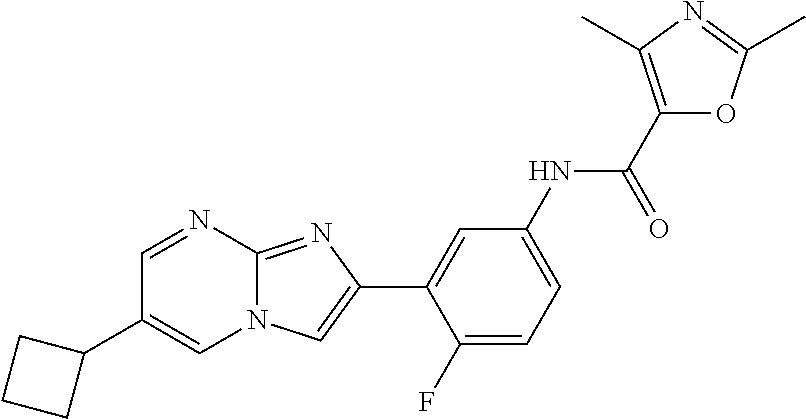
C1=NC2=NC(C3=CC(NC(C4=C(C)N=C(C)O4)=O)=CC=C3F)=CN2C=C1C1CCC1
